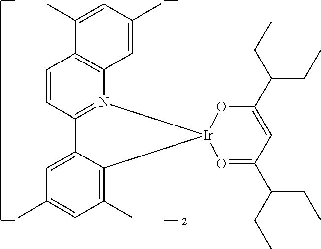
O1=C(C(CC)CC)C=C(C(CC)CC)O[Ir]12N1=C(C=CC3=C1C=C(C)C=C3C)C1=CC(C)=CC(C)=C12
